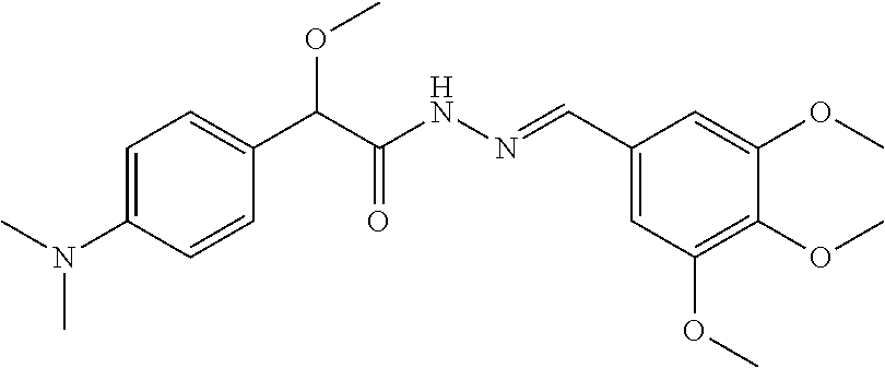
C1(N(C)C)=CC=C(C(C(=O)NN=CC2=CC(OC)=C(OC)C(OC)=C2)OC)C=C1
